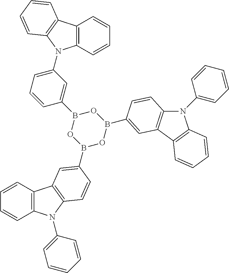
C12=C(C=CC=C1)N(C1=CC=CC(B3OB(C4=CC5=C(N(C6=CC=CC=C6)C6=C5C=CC=C6)C=C4)OB(C4=CC5=C(N(C6=CC=CC=C6)C6=C5C=CC=C6)C=C4)O3)=C1)C1=C2C=CC=C1
